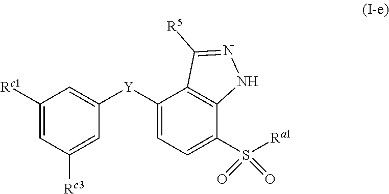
[Y](C1=CC=C(S([Ra1])(=O)=O)C2=C1C([R5])=NN2)C1=CC([Rc1])=CC([Rc3])=C1
